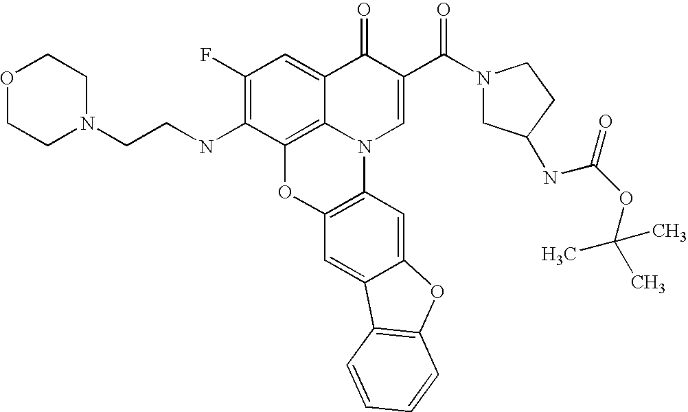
C12=C3C(=CC(F)=C1NCCN1CCOCC1)C(=O)C(C(=O)N1CC(NC(OC(C)(C)C)=O)CC1)=CN3C1=C(O2)C=C2C(=C1)OC1=C2C=CC=C1
